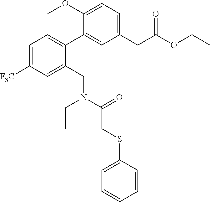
C1(C2=CC=C([F3C])C=C2CN(CC)C(CSC2=CC=CC=C2)=O)=CC(CC(OCC)=O)=CC=C1OC
